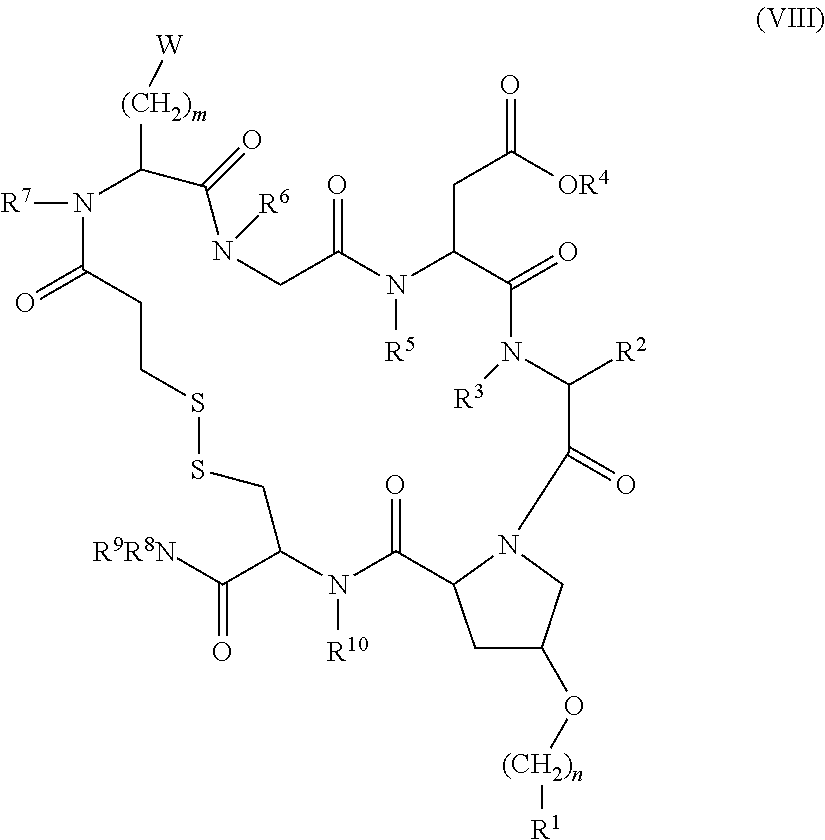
[W][(CH2)m]C1C(=O)N([R6])CC(=O)N([R5])C(CC(=O)[OR4])C(=O)N([R3])C([R2])C(=O)N2CC(O[(CH2)n][R1])CC2C(=O)N([R10])C(C(=O)[R9R8N])CSSCCC(=O)N1[R7]
